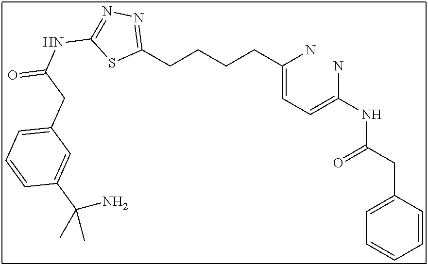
C(=CC=C(N)NC(CC1=CC=CC=C1)=O)(N)CCCCC1=NN=C(NC(=O)CC2=CC=CC(C(C)(N)C)=C2)S1
